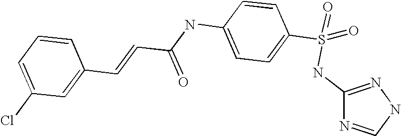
C(C(NC1=CC=C(S(NC2=NNC=N2)(=O)=O)C=C1)=O)=CC1=CC(Cl)=CC=C1
